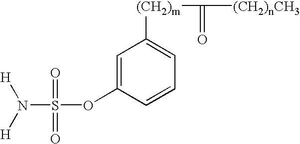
N(S(OC1=CC([(CH2)m]C([(CH2)nCH3])=O)=CC=C1)(=O)=O)([H])[H]
